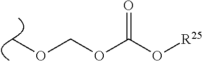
COCOC(=O)O[R25]
